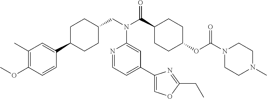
C1(C)=C(OC)C=CC(C2CCC(CN(C3=CC(C4=COC(CC)=N4)=CC=N3)C(=O)C3CCC(OC(=O)N4CCN(C)CC4)CC3)CC2)=C1
